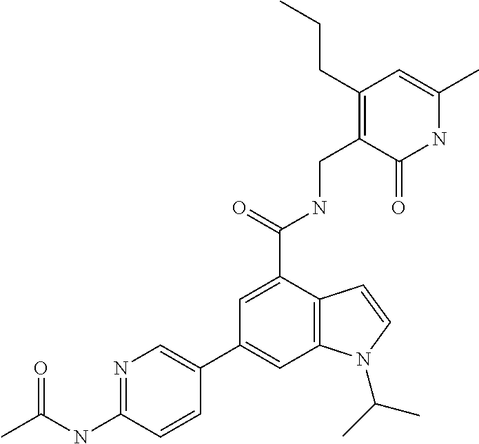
N1C(C)=CC(CCC)=C(CNC(C2=CC(C3=CN=C(NC(C)=O)C=C3)=CC3=C2C=CN3C(C)C)=O)C1=O
